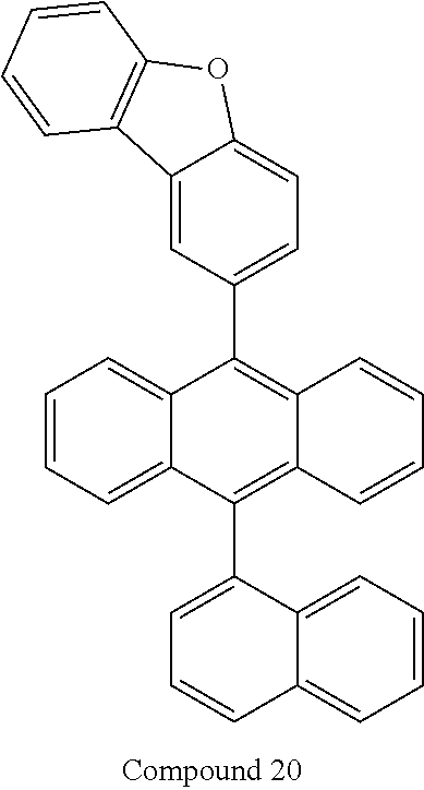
C12=CC=CC=C1C(C1=CC=CC3=CC=CC=C13)=C1C(=C2C2=CC=C3C(=C2)C2=C(O3)C=CC=C2)C=CC=C1
